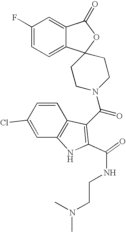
C1(F)=CC=C2C(=C1)C(=O)OC21CCN(C(C2=C(C(=O)NCCN(C)C)NC3=C2C=CC(Cl)=C3)=O)CC1
